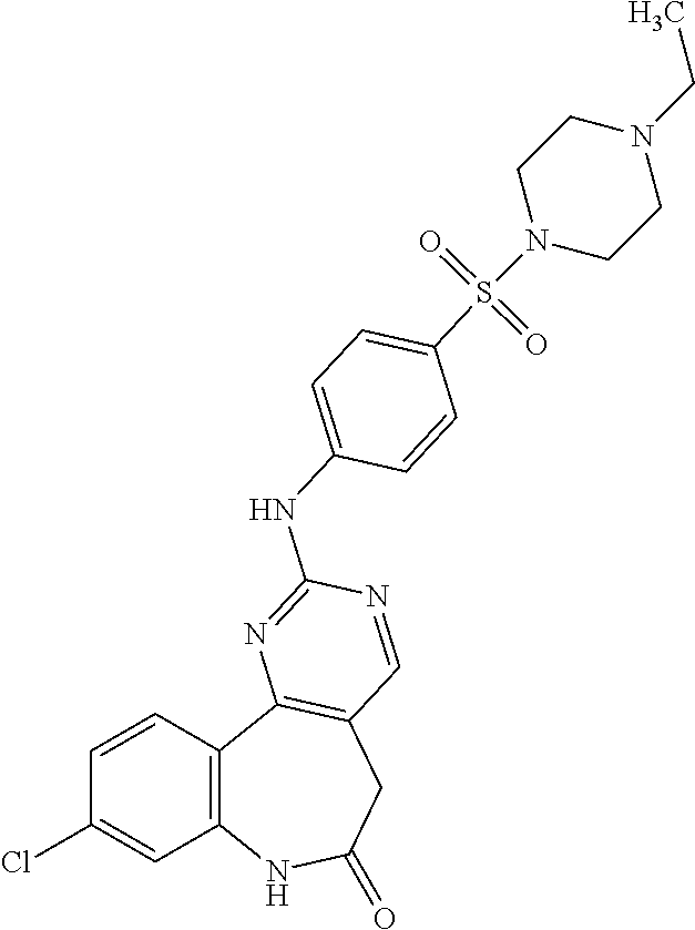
C1=CC2=C(C=C1Cl)NC(=O)CC1=C2N=C(NC2=CC=C(S(=O)(=O)N3CCN(CC)CC3)C=C2)N=C1
